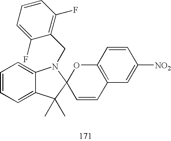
C1(F)=CC=CC(F)=C1CN1C2=CC=CC=C2C(C)(C)C12C=CC1=C(O2)C=CC([NO2])=C1
